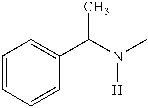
C1=CC=CC(C(N(C)[H])C)=C1
